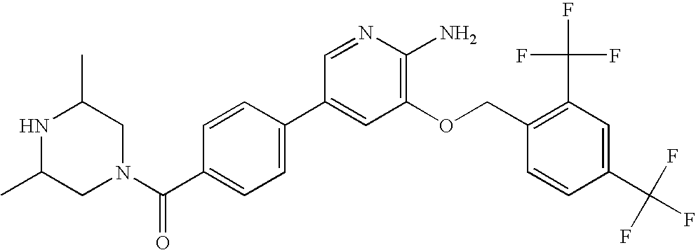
CC1CN(C(C2=CC=C(C3=CC(OCC4=C(C(F)(F)F)C=C(C(F)(F)F)C=C4)=C(N)N=C3)C=C2)=O)CC(C)N1
